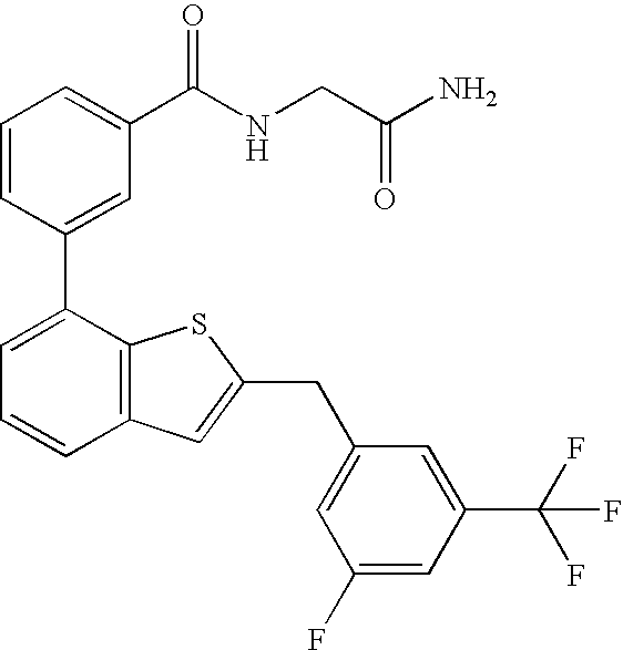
C1=CC(C2=CC=CC3=C2SC(CC2=CC(F)=CC(C(F)(F)F)=C2)=C3)=CC(C(NCC(=O)N)=O)=C1
